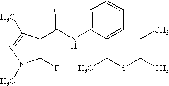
C1(F)=C(C(NC2=CC=CC=C2C(SC(C)CC)C)=O)C(C)=NN1C
